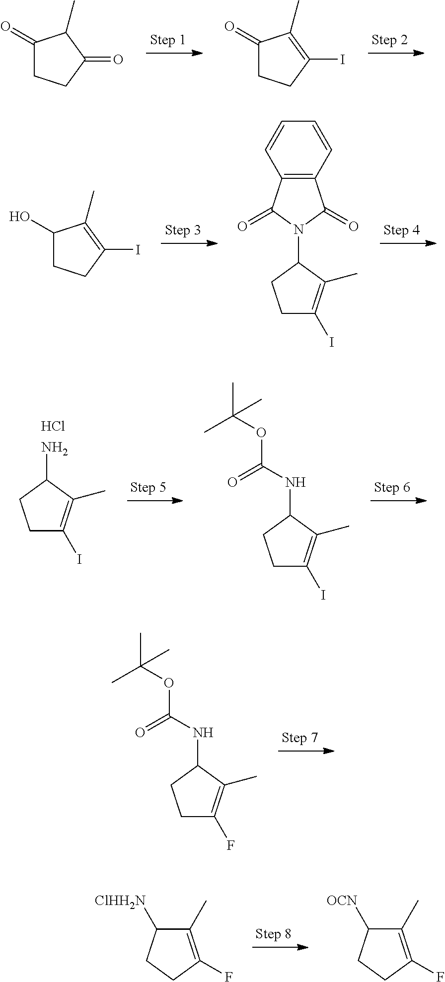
C1(=O)CCC(=O)C1C.C1(=O)CCC(I)=C1C.C1(O)CCC(I)=C1C.C1C(I)=C(C)C(N2C(=O)C3=C(C2=O)C=CC=C3)C1.C1C(I)=C(C)C(N)C1.Cl.C1C(I)=C(C)C(NC(=O)OC(C)(C)C)C1.C1C(F)=C(C)C(NC(=O)OC(C)(C)C)C1.C1(C)=C(F)CCC1[ClHH2N].C1(C)=C(F)CCC1[OCN]
